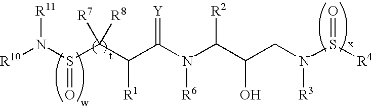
[R10]N([R11])S(=O)C(C([R1])C(=[Y])N([R6])C([R2])C(O)CN([R3])S(=O)[R4])([R7])[R8]
